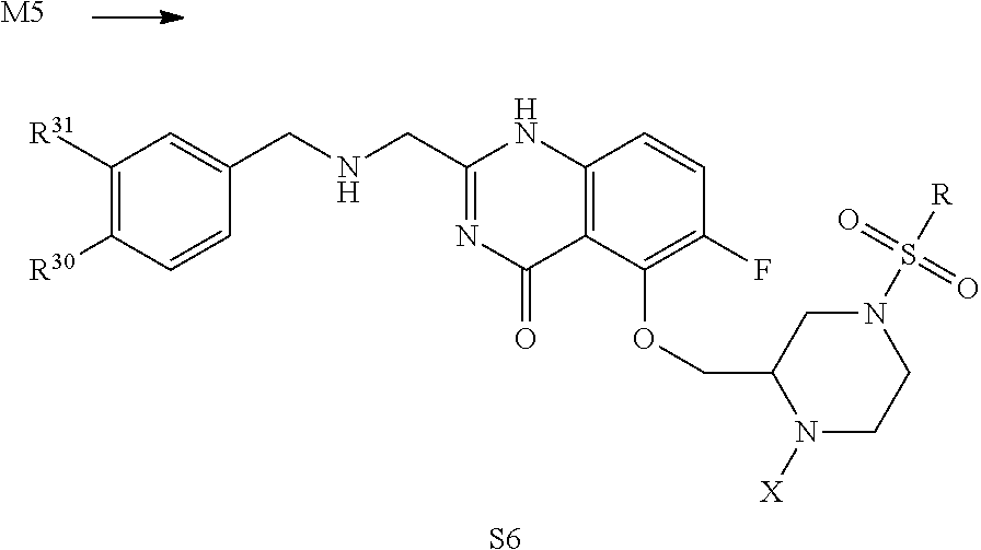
[M5].C1(CNCC2=CC([R31])=C([R30])C=C2)=NC(=O)C2=C(N1)C=CC(F)=C2OCC1N([X])CCN(S(=O)(=O)[R])C1.[S6]
